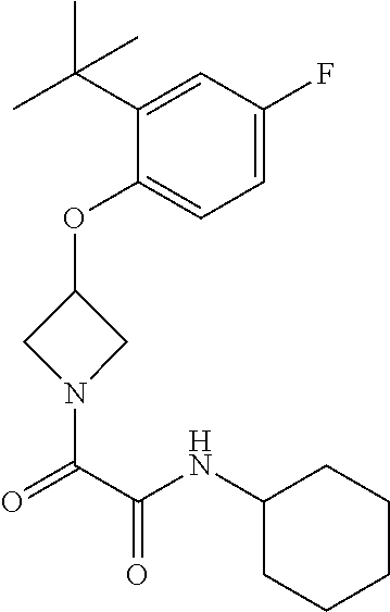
C1(OC2CN(C(C(NC3CCCCC3)=O)=O)C2)=CC=C(F)C=C1C(C)(C)C
